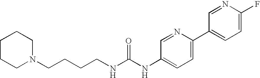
C1CCN(CCCCNC(NC2=CC=C(C3=CC=C(F)N=C3)N=C2)=O)CC1
